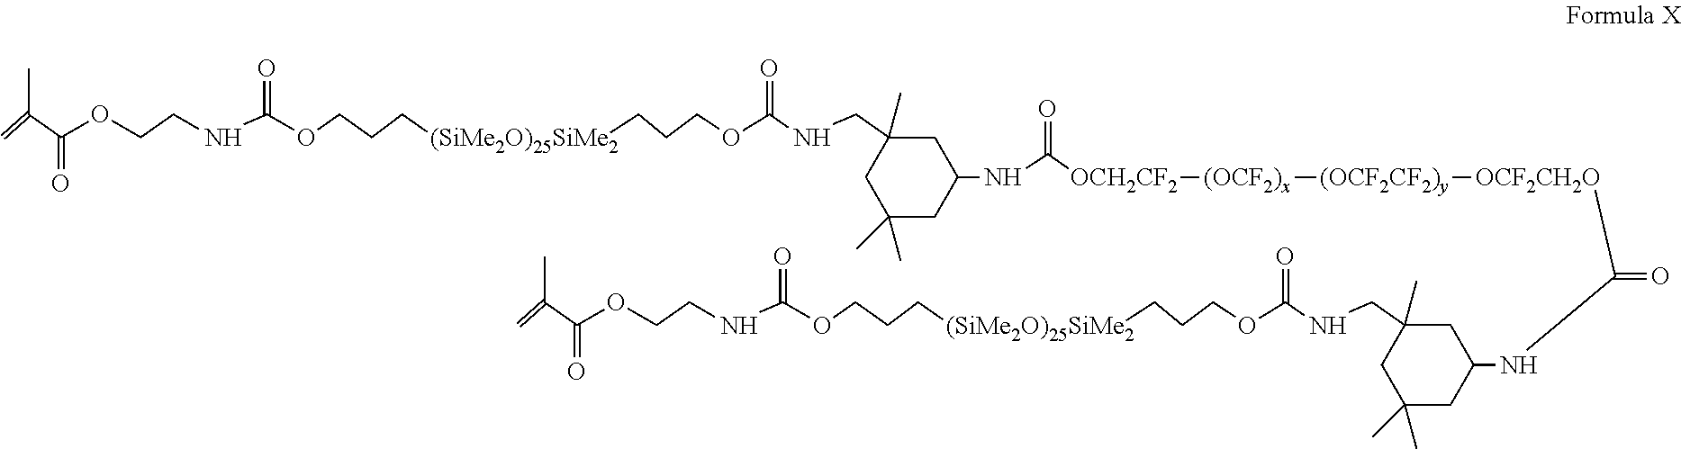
C=C(C(OCCNC(OCCC[(SiMe2O)25SiMe2]CCCOC(NCC1(C)CC(NC([OCH2CF2][(OCF2)x][(OCF2CF2)y][OCF2CH2O]C(=O)NC2CC(CNC(OCCC[(SiMe2O)25SiMe2]CCCOC(NCCOC(C(=C)C)=O)=O)=O)(C)CC(C)(C)C2)=O)CC(C)(C)C1)=O)=O)=O)C
